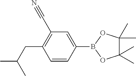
C1(C#N)=C(CC(C)C)C=CC(B2OC(C)(C)C(C)(C)O2)=C1
